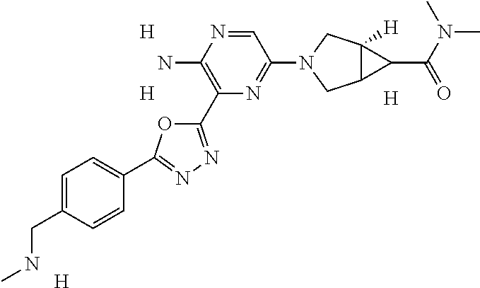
[H].[H].[H].[H].C1=NC(N)=C(C2=NN=C(C3=CC=C(CNC)C=C3)O2)N=C1N1CC2C([H])(C1)C2C(=O)N(C)C
